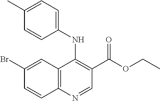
C1(Br)=CC2=C(C=C1)N=CC(C(OCC)=O)=C2NC1=CC=C(C)C=C1
